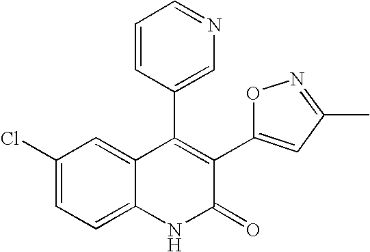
C1(Cl)=CC=C2C(=C1)C(C1=CN=CC=C1)=C(C1=CC(C)=NO1)C(=O)N2
